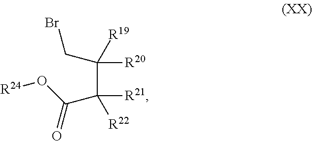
C(C([R20])([R19])CBr)(C(O[R24])=O)([R21])[R22]
